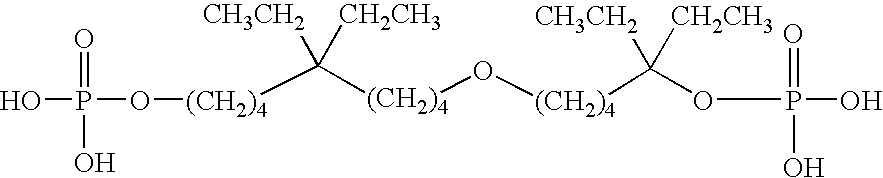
[(CH2)4](C([(CH2)4]O[(CH2)4]C(OP(O)(=O)O)([CH3CH2])[CH2CH3])([CH3CH2])[CH2CH3])OP(O)(=O)O
